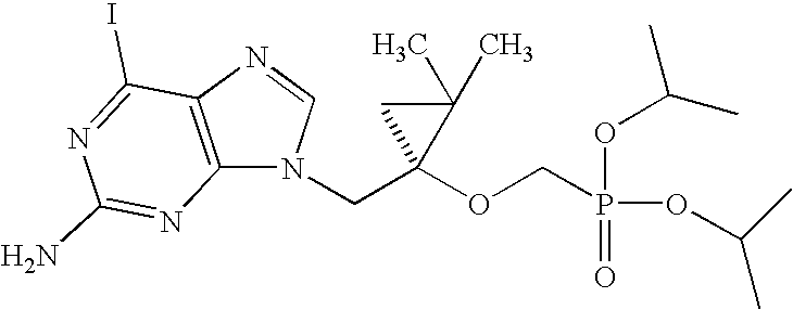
N1(CC2(OCP(OC(C)C)(=O)OC(C)C)C(C)(C)C2)C=NC2=C1N=C(N)N=C2I
